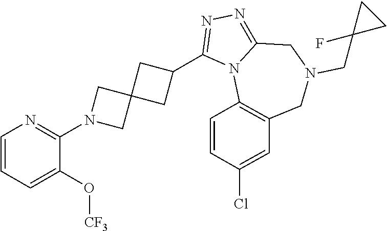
C1=CN=C(N2CC3(C2)CC(C2=NN=C4N2C2=C(CN(CC5(F)CC5)C4)C=C(Cl)C=C2)C3)C(O[CF3])=C1
